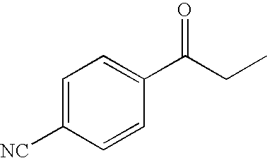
C1=C([NC])C=CC(C(=O)CC)=C1
